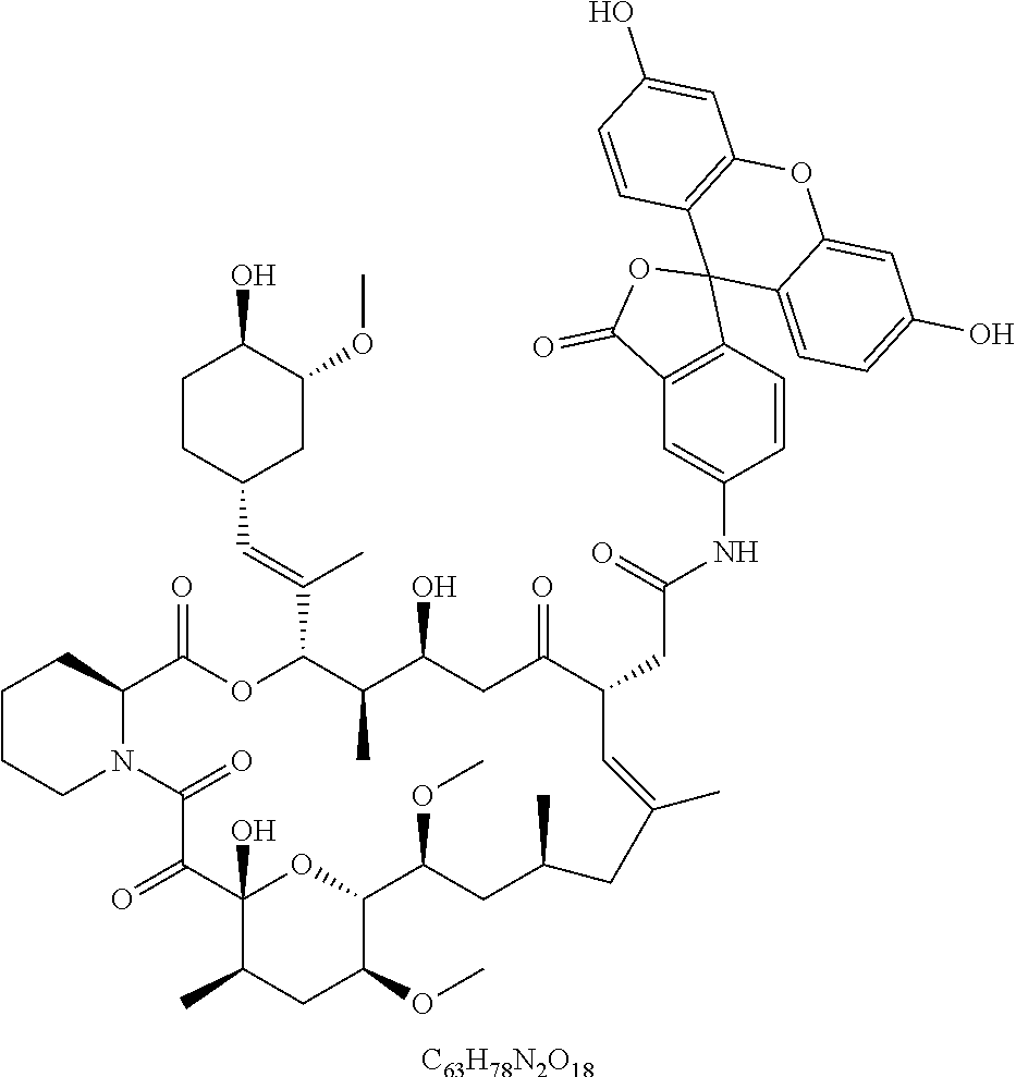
[C63H78N2O18].C1CCN2C(C1)C(=O)OC(C(=CC1CC(OC)C(O)CC1)C)C(C)C(O)CC(=O)C(CC(NC1=CC3=C(C=C1)C1(OC3=O)C3=CC=C(O)C=C3OC3=C1C=CC(O)=C3)=O)C=C(C)CC(C)CC(OC)C1OC(O)(C(=O)C2=O)C(C)CC1OC
